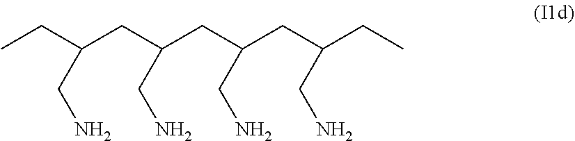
CCC(CC(CC(CC(CC)CN)CN)CN)CN
